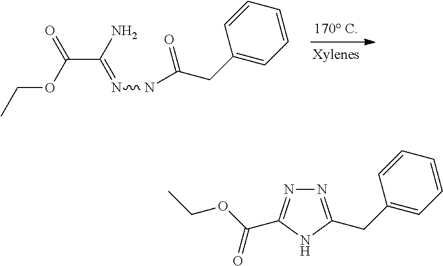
C(C(N)=NNC(=O)CC1=CC=CC=C1)(OCC)=O.C(C1=CC=CC=C1)C1=NN=C(C(OCC)=O)N1
